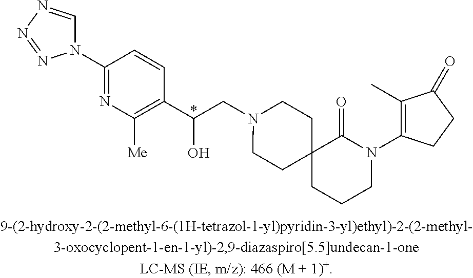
N1=C(N2C=NN=N2)C=CC(C(O)CN2CCC3(CC2)CCCN(C2=C(C)C(=O)CC2)C3=O)=C1[Me].*
